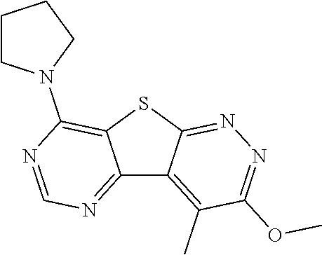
C12=NC=NC(N3CCCC3)=C1SC1=NN=C(OC)C(C)=C21
